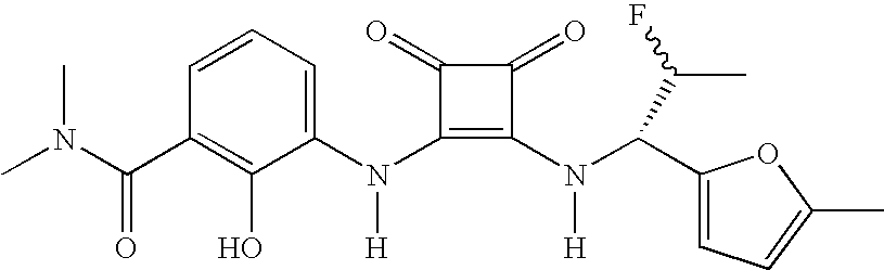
CN(C(C1=C(O)C(N(C2=C(N(C(C3=CC=C(C)O3)C(C)F)[H])C(=O)C2=O)[H])=CC=C1)=O)C
